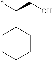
*C(CO)C1CCCCC1
